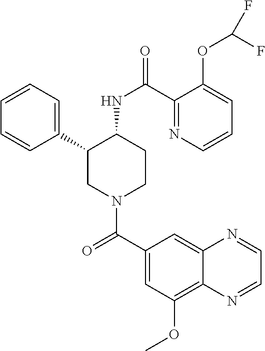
C1(C2CN(C(C3=CC(OC)=C4C(=C3)N=CC=N4)=O)CCC2NC(=O)C2=NC=CC=C2OC(F)F)=CC=CC=C1
